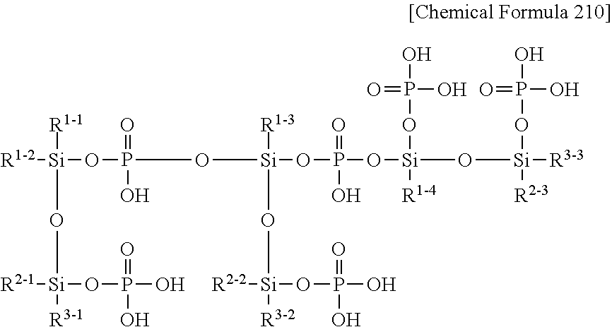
[R1-2][Si](OP(O[Si](OP(=O)(O)O[Si](OP(O)(O)=O)(O[Si](OP(O)(O)=O)([R3-3])[R2-3])[R1-4])([R1-3])O[Si]([R2-2])(OP(O)(=O)O)[R3-2])(=O)O)([R1-1])O[Si]([R2-1])(OP(O)(=O)O)[R3-1]
